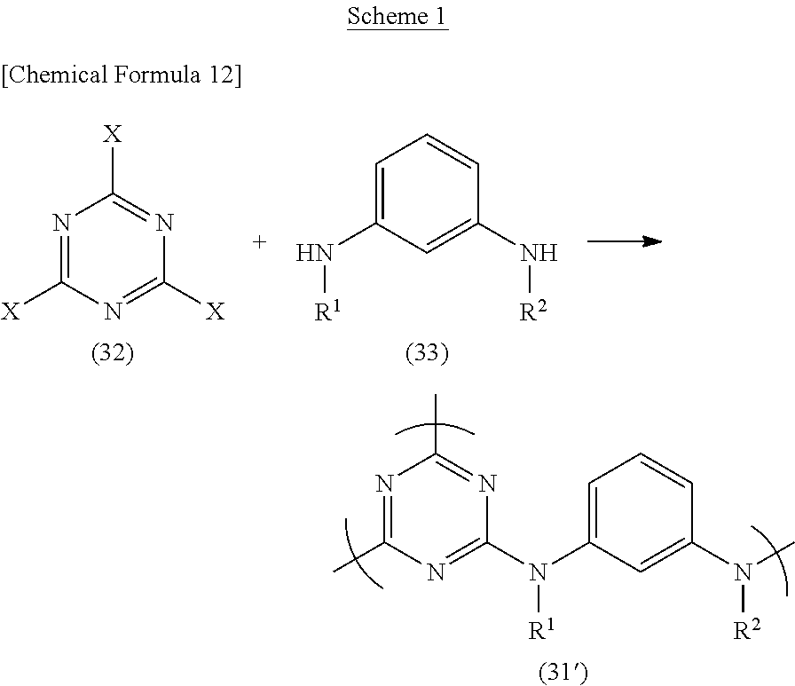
N1=C(C)N=C(N(C2=CC=CC(N([R2])C)=C2)[R1])N=C1C.N1=C([X])N=C([X])N=C1[X].C1=C(N[R1])C=C(N[R2])C=C1
